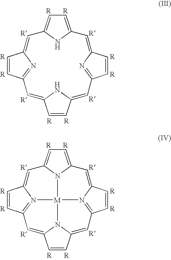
C1=C2NC(=C1)C=C1C=CC(=N1)C=C1C=CC(=CC3=NC(=C2)C=C3)N1.C1=C2N3C(=C1)C=C1C=CC4=N1[M]31N3C(=C4)C=CC3=CC3=N1C(=C2)C=C3
